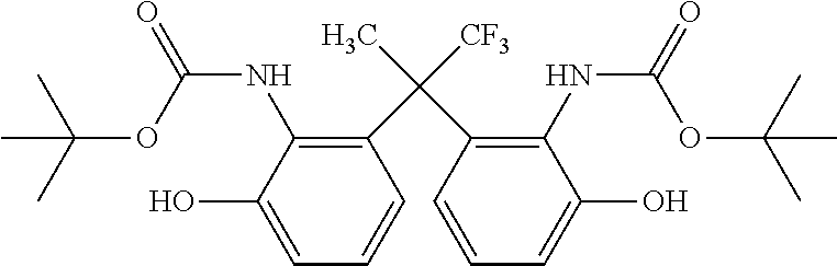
CC(OC(NC1=C(C(C2=C(NC(OC(C)(C)C)=O)C(O)=CC=C2)(C)[CF3])C=CC=C1O)=O)(C)C
